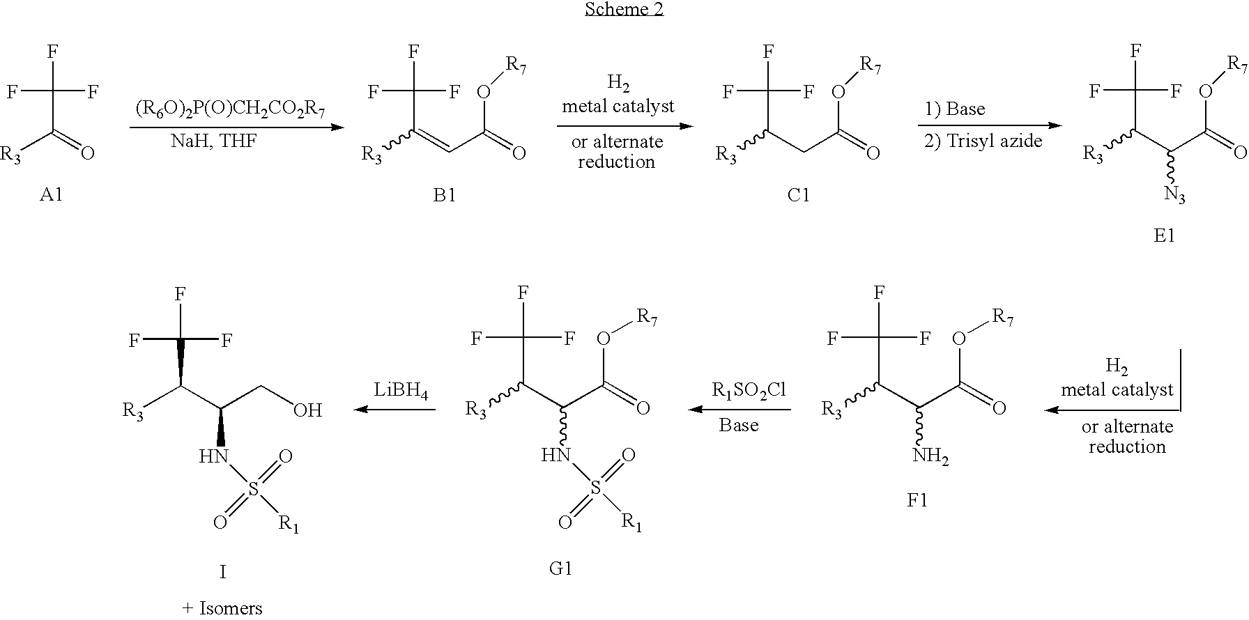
FC(F)(F)C(=O)[R3].FC(F)(F)C(=CC(=O)O[R7])[R3].[B1].FC(F)(F)C(CC(=O)O[R7])[R3].[C1].FC(F)(F)C(C(C(=O)O[R7])[N3])[R3].FC(F)(F)C(C(CO)NS(=O)(=O)[R1])[R3].I.[LiBH4].FC(F)(F)C(C(C(=O)O[R7])NS(=O)(=O)[R1])[R3].[G1].FC(F)(F)C(C(C(=O)O[R7])N)[R3].[F1]
